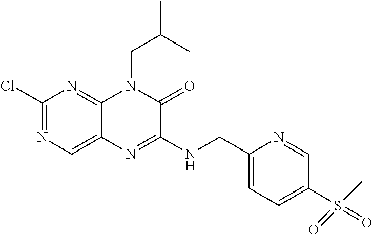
C1(Cl)=NC=C2C(=N1)N(CC(C)C)C(=O)C(NCC1=CC=C(S(C)(=O)=O)C=N1)=N2
